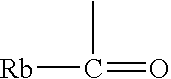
[Rb]C(=O)C
